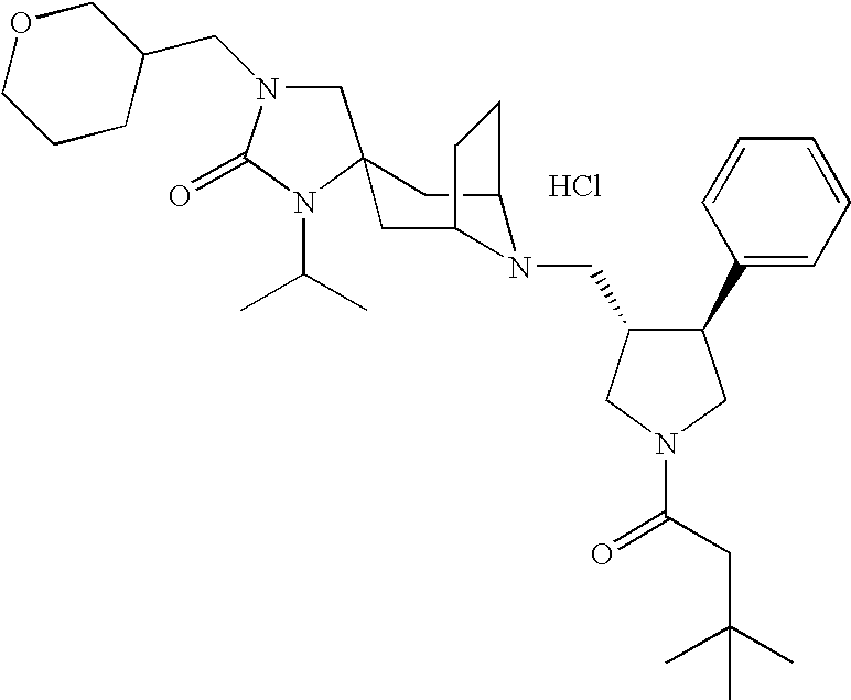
Cl.C1N(CC2COCCC2)C(=O)N(C(C)C)C12CC1N(CC3C(C4=CC=CC=C4)CN(C(=O)CC(C)(C)C)C3)C(C2)CC1
